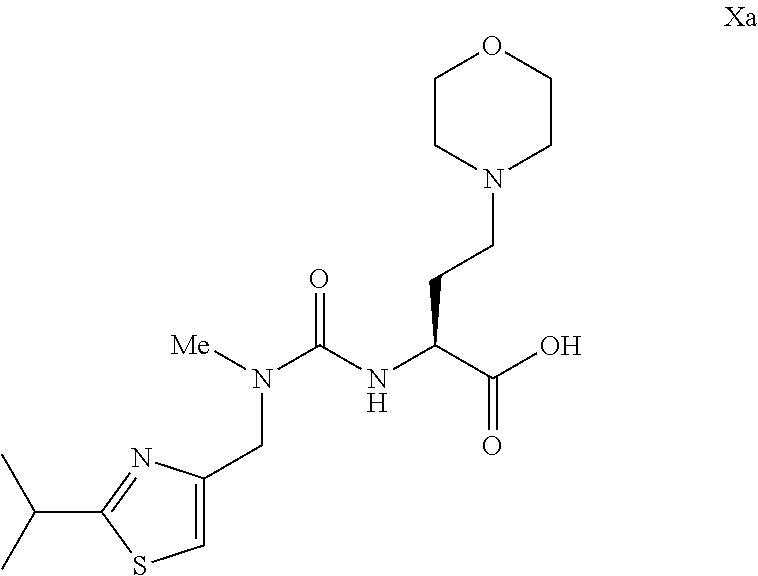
C(C1=NC(CN(C(NC(C(O)=O)CCN2CCOCC2)=O)[Me])=CS1)(C)C
